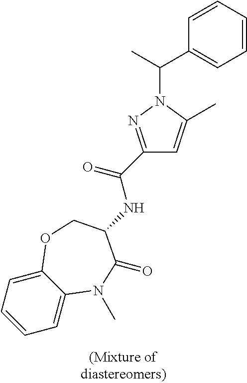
C1=C2C(=CC=C1)OCC(NC(C1=NN(C(C3=CC=CC=C3)C)C(C)=C1)=O)C(=O)N2C
